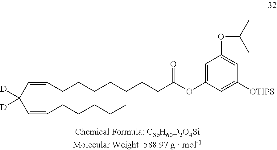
C1=C(OC(CCCCCCCC=CC(C=CCCCCC)([D])[D])=O)C=C([OTIPS])C=C1OC(C)C
